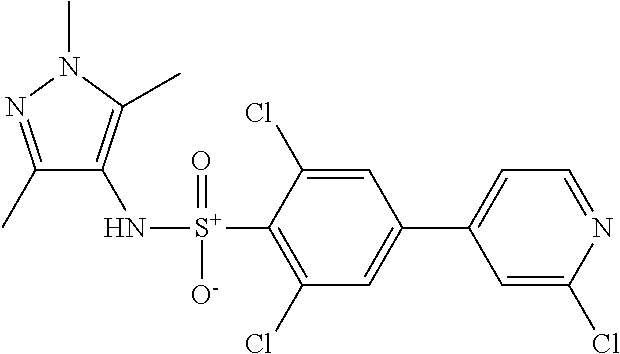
C1(C)=NN(C)C(C)=C1N[S+](C1=C(Cl)C=C(C2=CC=NC(Cl)=C2)C=C1Cl)(=O)[O-]
